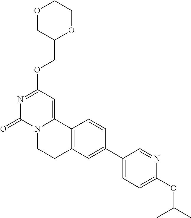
O1CC(COC2=NC(=O)N3C(=C2)C2=C(CC3)C=C(C3=CC=C(OC(C)C)N=C3)C=C2)OCC1
